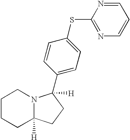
C1(C2([H])N3C([H])(CCCC3)CC2)=CC=C(SC2=NC=CC=N2)C=C1
